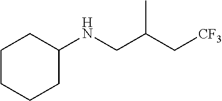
C1CCCC(NCC(C[CF3])C)C1
